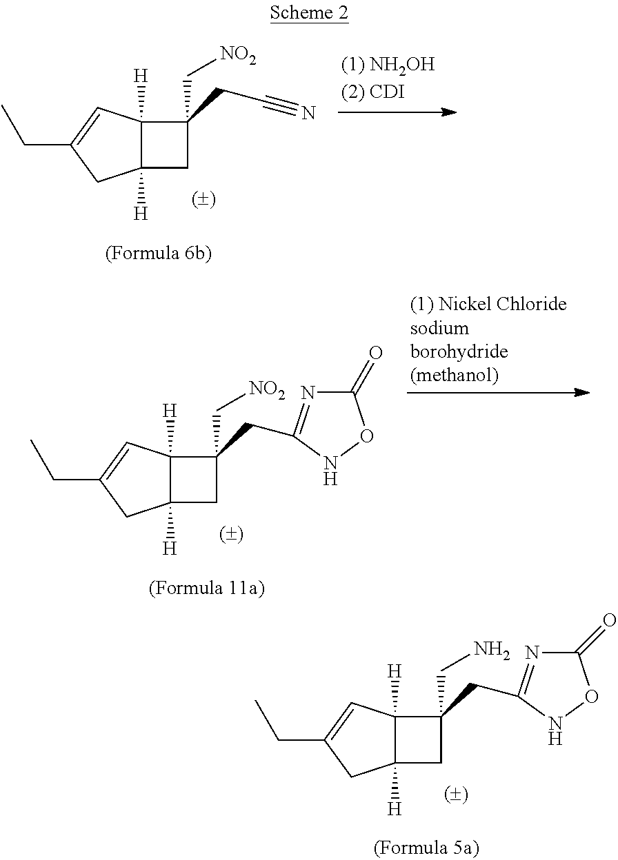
C12([H])C([H])(CC1(CN)CC1=NC(=O)ON1)CC(CC)=C2.C12([H])C([H])(CC1(C[NO2])CC#N)CC(CC)=C2.C12([H])C([H])(CC1(C[NO2])CC1=NC(=O)ON1)CC(CC)=C2
